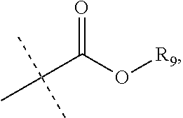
C(C(O[R9])=O)(C)(C)C
